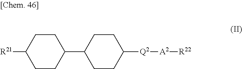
C1CC(C2CCC([Q2][A2][R22])CC2)CCC1[R21]
